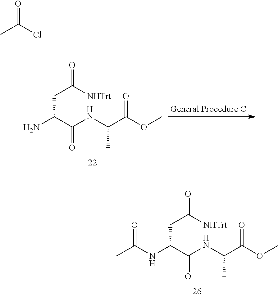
CC(Cl)=O.NC(C(NC(C)C(=O)OC)=O)CC(=O)[NHTrt].N(C(C(NC(C)C(=O)OC)=O)CC(=O)[NHTrt])C(C)=O
